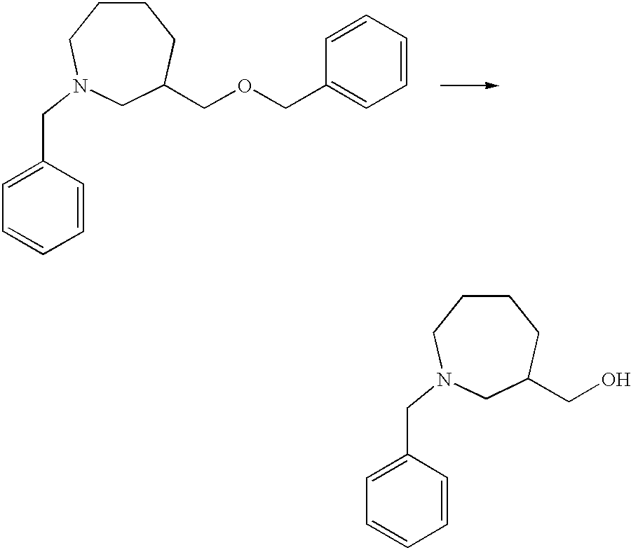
C1CCC(COCC2=CC=CC=C2)CN(CC2=CC=CC=C2)C1.C1CCC(CO)CN(CC2=CC=CC=C2)C1
